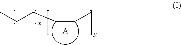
CCCCCC.[A]
